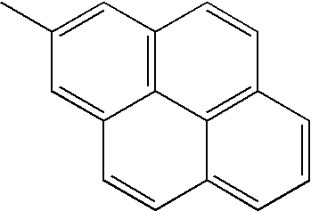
C12=C3C=C(C)C=C1C=CC1=CC=CC(=C21)C=C3
